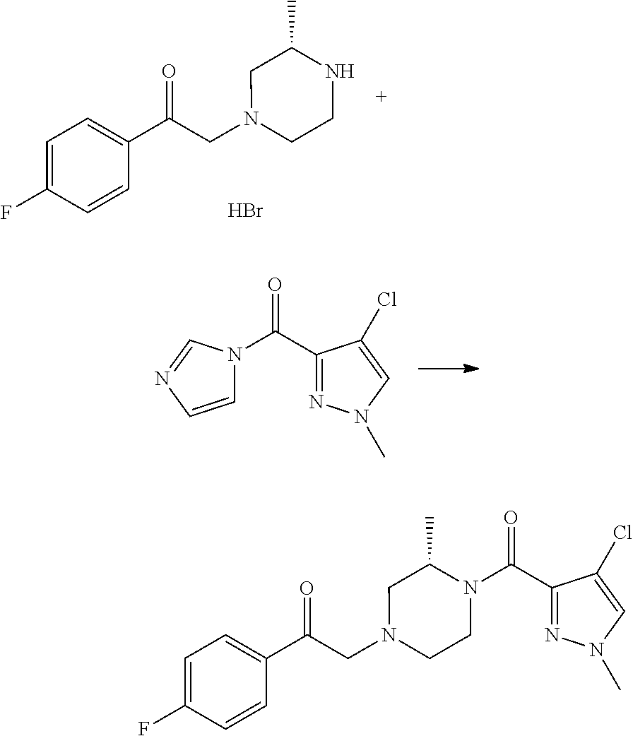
C1=C(F)C=CC(C(CN2CCNC(C)C2)=O)=C1.Br.C1=CN=CN1C(C1=NN(C)C=C1Cl)=O.C1=C(F)C=CC(C(CN2CCN(C(C3=NN(C)C=C3Cl)=O)C(C)C2)=O)=C1
